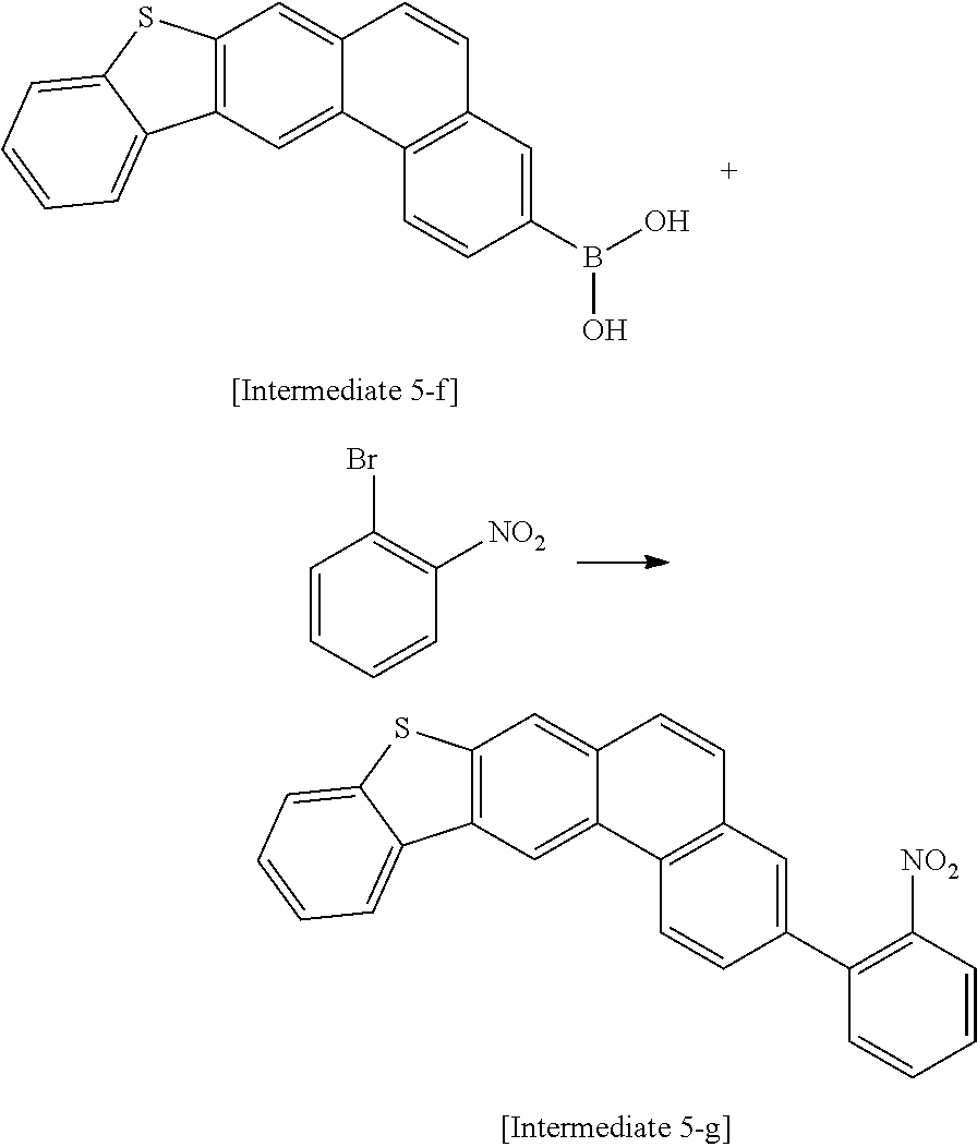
C12=C(C=C3C(=C1)C=CC1=C3C=CC(B(O)O)=C1)C1=CC=CC=C1S2.C1=CC=CC([NO2])=C1Br.C12=C(C=C3C(=C1)C=CC1=C3C=CC(C3=C([NO2])C=CC=C3)=C1)C1=CC=CC=C1S2
